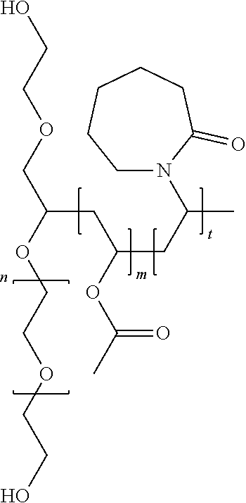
OCCOCC(OCCOCCO)CC(OC(C)=O)CC(C)N1CCCCCC1=O
